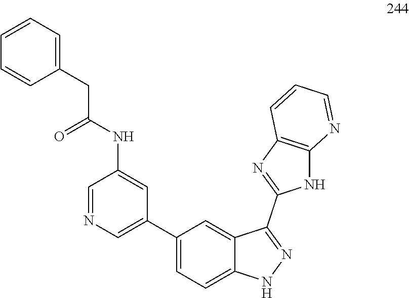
C1(CC(NC2=CC(C3=CC=C4C(=C3)C(C3=NC5=C(N3)N=CC=C5)=NN4)=CN=C2)=O)=CC=CC=C1
